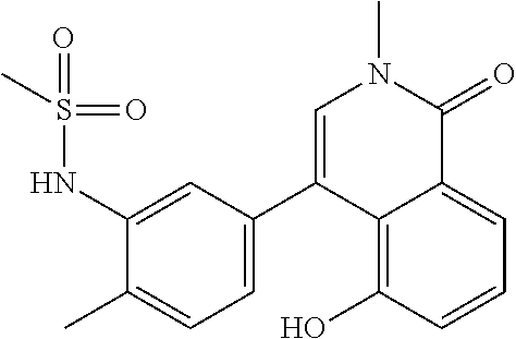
C1(C)=CC=C(C2=CN(C)C(=O)C3=CC=CC(O)=C23)C=C1NS(=O)(=O)C
